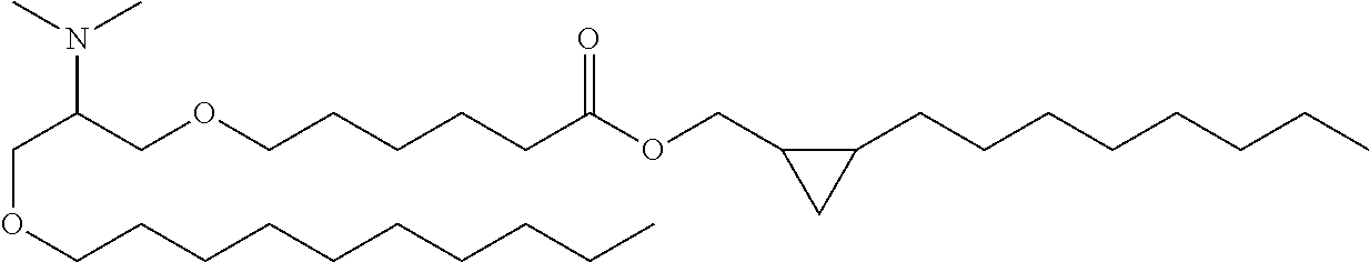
C(OCCCCCCCCCC)C(COCCCCCC(OCC1C(CCCCCCCC)C1)=O)N(C)C
